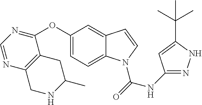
C1(OC2=CC=C3C(=C2)C=CN3C(=O)NC2=NNC(C(C)(C)C)=C2)=NC=NC2=C1CC(C)NC2
